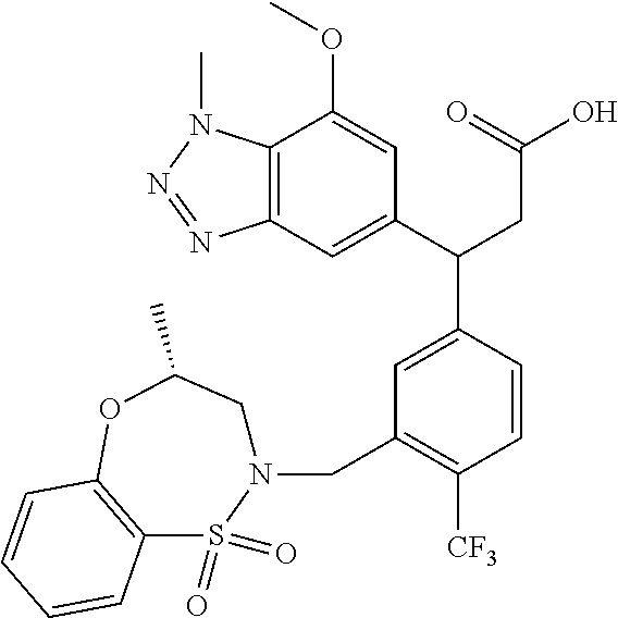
C12=C(C=C(C(CC(O)=O)C3=CC(CN4CC(C)OC5=C(S4(=O)=O)C=CC=C5)=C([CF3])C=C3)C=C1OC)N=NN2C
